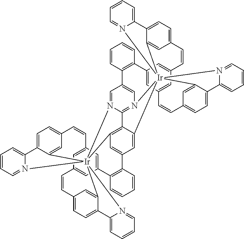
C1=CC2=C(C=C1)C1=CC3=CC(=C1)C=CC1=CC=C4C(=C1)[Ir]15(N6=C7N(=CC2=C6)[Ir]2689C%10=C7C1=CC(=C%10)C1=C(C=CC=C1)C1=CC(=CC(=C1)C=CC1=CC=C(C2=C1)C1=CC=CC=N61)C=CC1=CC=C(C8=C1)C1=CC=CC=N91)(C1=CC(=CC=C1C1=CC=CC=N51)C=C3)N1=CC=CC=C41
